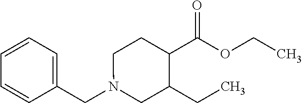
C1(CN2CC(CC)C(C(OCC)=O)CC2)=CC=CC=C1
